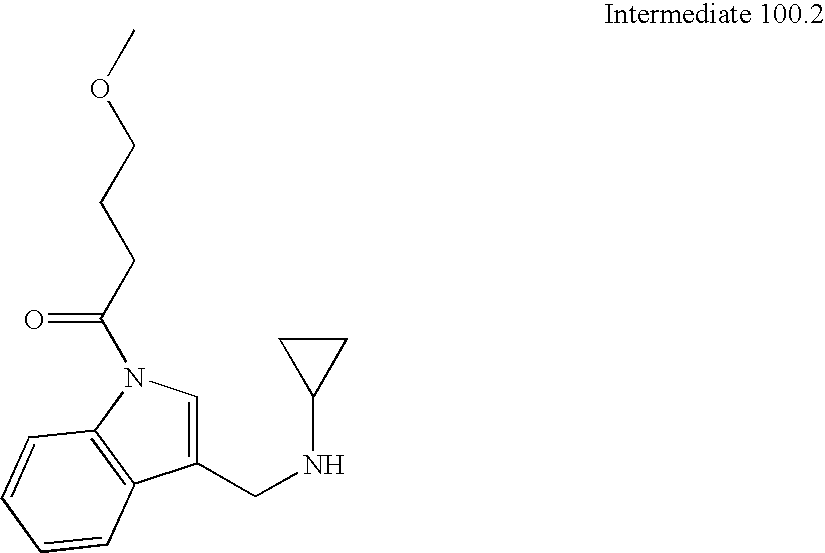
C1(CNC2CC2)=CN(C(CCCOC)=O)C2=C1C=CC=C2
